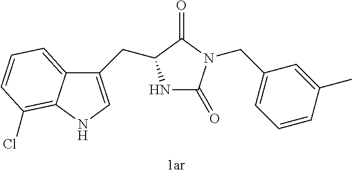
[1ar].N1C(=O)N(CC2=CC=CC(C)=C2)C(=O)C1CC1=CNC2=C(Cl)C=CC=C12
